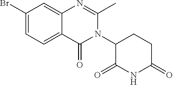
C1(N2C(C)=NC3=CC(Br)=CC=C3C2=O)C(=O)NC(=O)CC1
